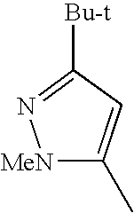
[MeN]1C(C)=CC([Bu-t])=N1
